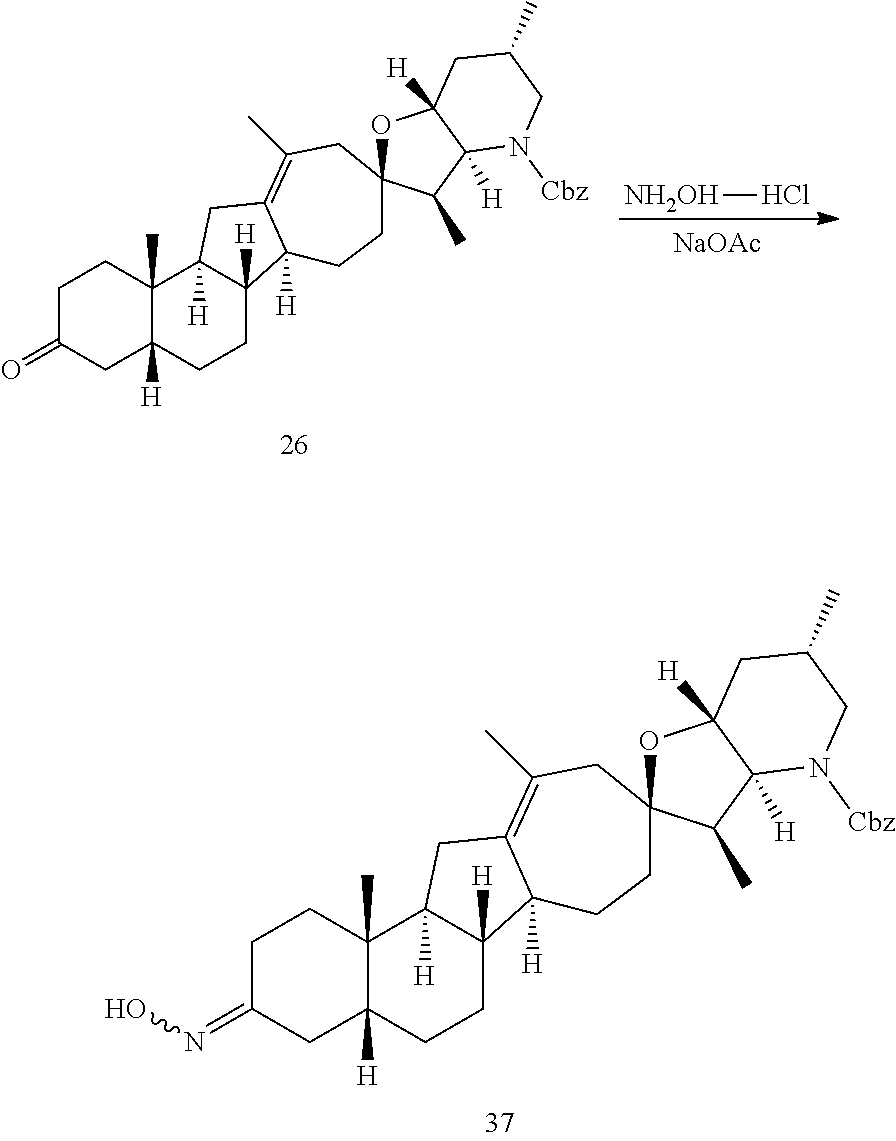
C1C(=NO)CC2([H])C(C)(C1)C1([H])C([H])(CC2)C2([H])C(=C(C)CC3(CC2)OC2([H])C([H])(C3C)N([Cbz])CC(C)C2)C1.[NH2OH]Cl.C1C(=O)CC2([H])C(C)(C1)C1([H])C([H])(CC2)C2([H])C(=C(C)CC3(CC2)OC2([H])C([H])(C3C)N([Cbz])CC(C)C2)C1.[NaOAc]
